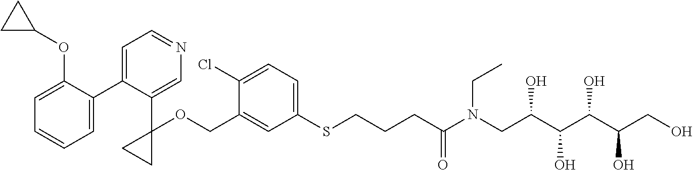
C1=C(COC2(C3=CN=CC=C3C3=CC=CC=C3OC3CC3)CC2)C(Cl)=CC=C1SCCCC(N(CC(C(C(C(CO)O)O)O)O)CC)=O
